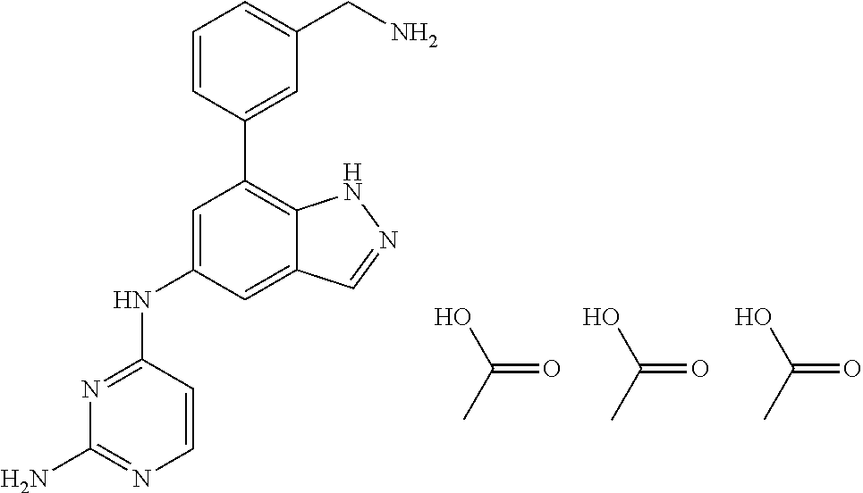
OC(=O)C.N1=C(NC2=CC(C3=CC(CN)=CC=C3)=C3C(=C2)C=NN3)C=CN=C1N.OC(=O)C.OC(=O)C
